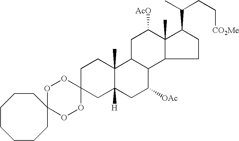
O1C2(OOC3(O1)CC1([H])C(C)(CC3)C3C(C([OAc])C1)C1C(C)(C([AcO])C3)C(C(C)CC[CO2Me])CC1)CCCCCCC2
